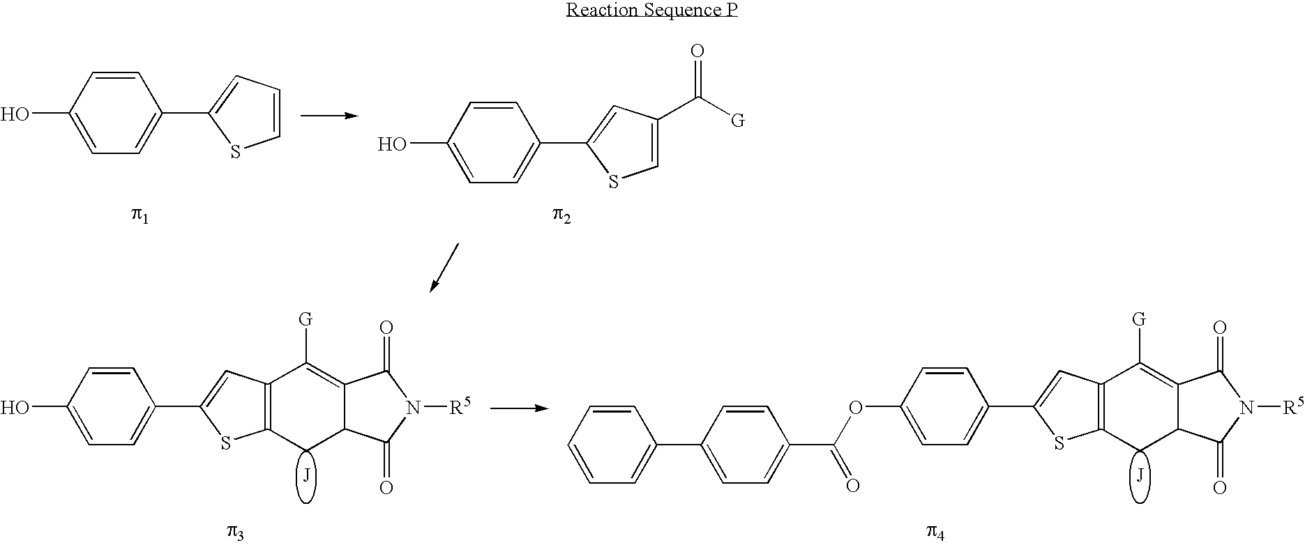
C1=CC(OC(=O)C2=CC=C(C3=CC=CC=C3)C=C2)=CC=C1C1=CC2=C(S1)CC1C(=C2[G])C(=O)N([R5])C1=O.C1=CC(O)=CC=C1C1=CC2=C(S1)CC1C(=C2[G])C(=O)N([R5])C1=O.C1=CC(O)=CC=C1C1=CC(C(=O)[G])=CS1.C1=CC(O)=CC=C1C1=CC=CS1
